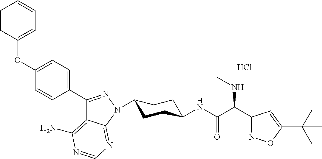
C1(C2=NN(C3CCC(NC(C(C4=NOC(C(C)(C)C)=C4)NC)=O)CC3)C3=NC=NC(N)=C23)=CC=C(OC2=CC=CC=C2)C=C1.Cl
